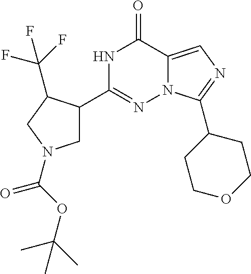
N1C(C2CN(C(=O)OC(C)(C)C)CC2C(F)(F)F)=NN2C(=CN=C2C2CCOCC2)C1=O
